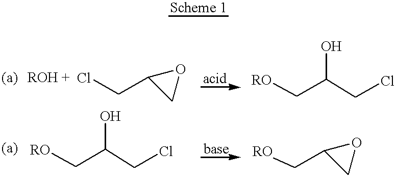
ClCC1CO1.[RO]CC(CCl)O.[RO]CC1CO1.[RO]CC(CCl)O
